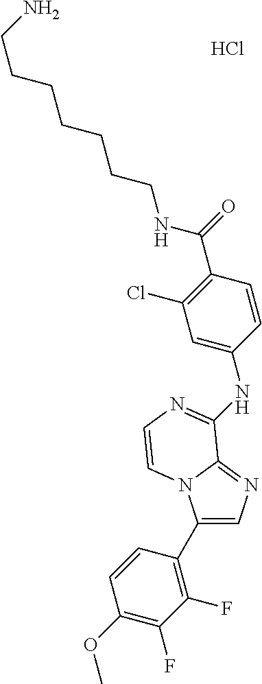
C1(C(NCCCCCCCN)=O)=C(Cl)C=C(NC2=NC=CN3C(C4=C(F)C(F)=C(OC)C=C4)=CN=C32)C=C1.Cl
